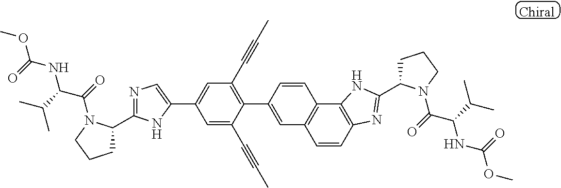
C1(C2=CC(C#CC)=C(C3=CC4=C(C5=C(N=C(C6CCCN6C(=O)C(C(C)C)NC(=O)OC)N5)C=C4)C=C3)C(C#CC)=C2)=CN=C(C2CCCN2C(=O)C(C(C)C)NC(=O)OC)N1
